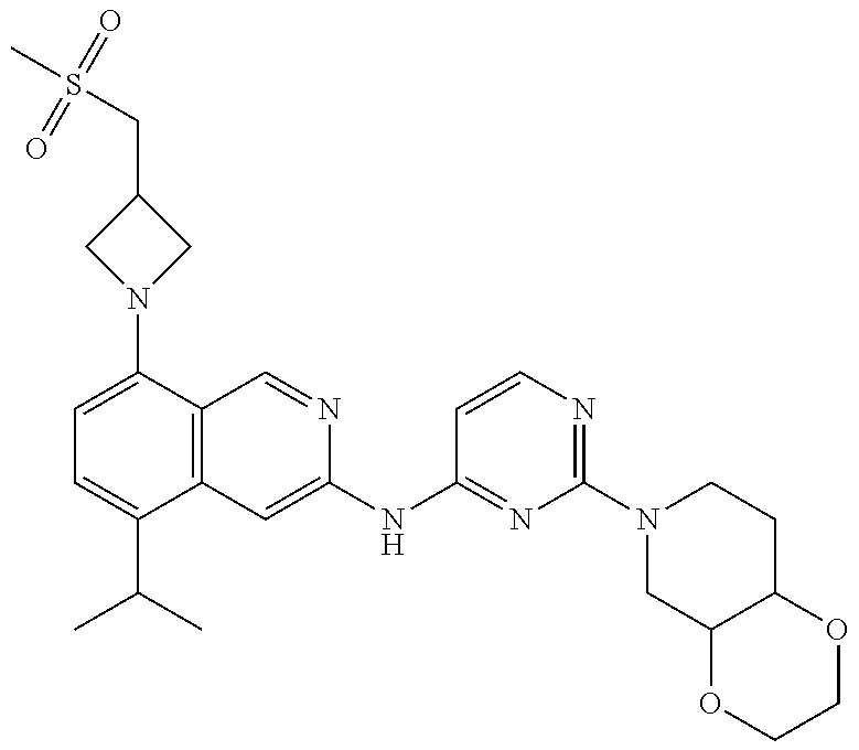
C1=C(N2CC(CS(C)(=O)=O)C2)C2=C(C(C(C)C)=C1)C=C(NC1=NC(N3CC4C(CC3)OCCO4)=NC=C1)N=C2
